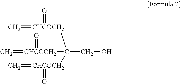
C=[CHCOCH2](=O)C([CHCOCH2](=C)=O)(CO)[CHCOCH2](=C)=O
